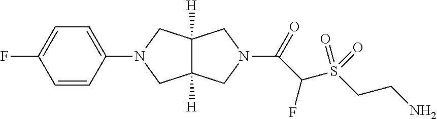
C12([H])C([H])(CN(C3=CC=C(F)C=C3)C1)CN(C(=O)C(S(CCN)(=O)=O)F)C2
